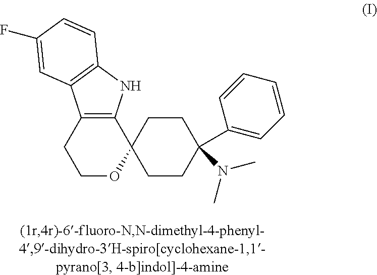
C1CC2(CCC1(C1=CC=CC=C1)N(C)C)C1=C(CCO2)C2=C(N1)C=CC(F)=C2
